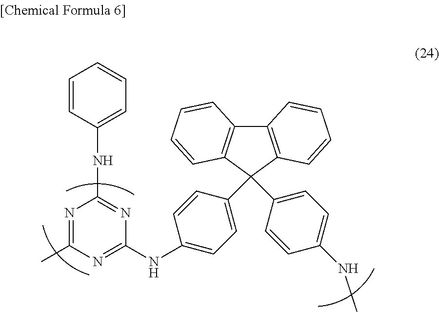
C12=C(C(C3=CC=C(NC4=NC(C)=NC(NC5=CC=CC=C5)=N4)C=C3)(C3=CC=C(NC)C=C3)C3=C1C=CC=C3)C=CC=C2
